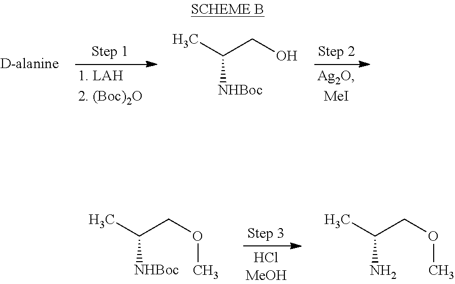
CC(CO)[NHBoc].CC(COC)[NHBoc].CC(COC)N
